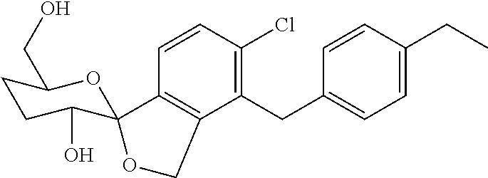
C1(CC2=CC=C(CC)C=C2)=C(Cl)C=CC2=C1COC21C(O)CCC(CO)O1
